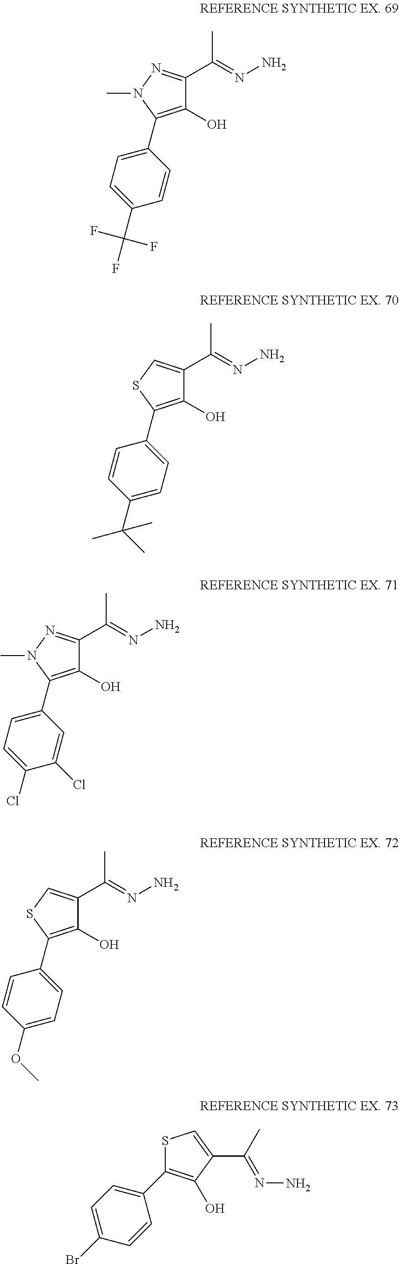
C1(O)=C(C2=CC=C(C(F)(F)F)C=C2)N(C)N=C1C(=NN)C.C1(O)=C(C2=CC=C(C(C)(C)C)C=C2)SC=C1C(=NN)C.C1(O)=C(C2=CC=C(Cl)C(Cl)=C2)N(C)N=C1C(=NN)C.C1(O)=C(C2=CC=C(OC)C=C2)SC=C1C(=NN)C.S1C(C2=CC=C(Br)C=C2)=C(O)C(C(=NN)C)=C1
